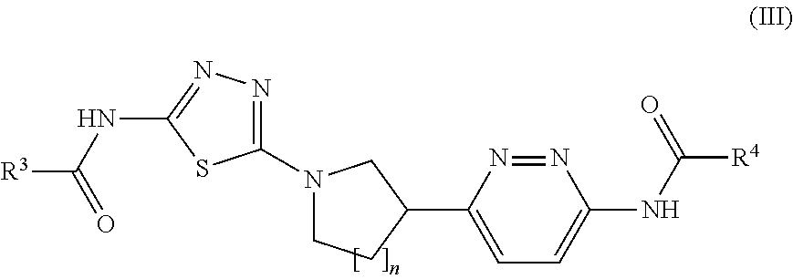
N1(C2=NN=C(NC([R3])=O)S2)CCC(C2=CC=C(NC([R4])=O)N=N2)C1
